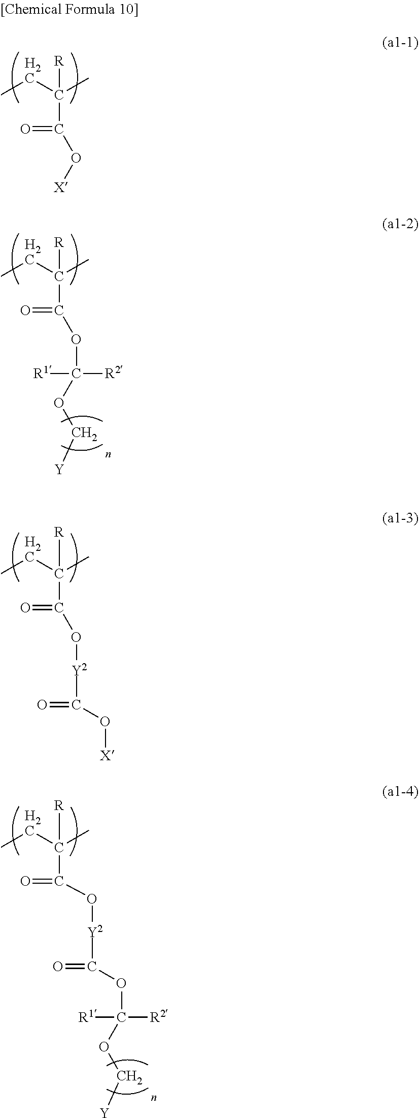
CCC(C)([R])C(=O)O[X].CCC(C)([R])C(=O)OC([R1])([R2])OC[Y].CCC(C)([R])C(=O)O[Y2]C(=O)O[X].CCC(C)([R])C(=O)O[Y2]C(=O)OC([R1])([R2])OC[Y]
